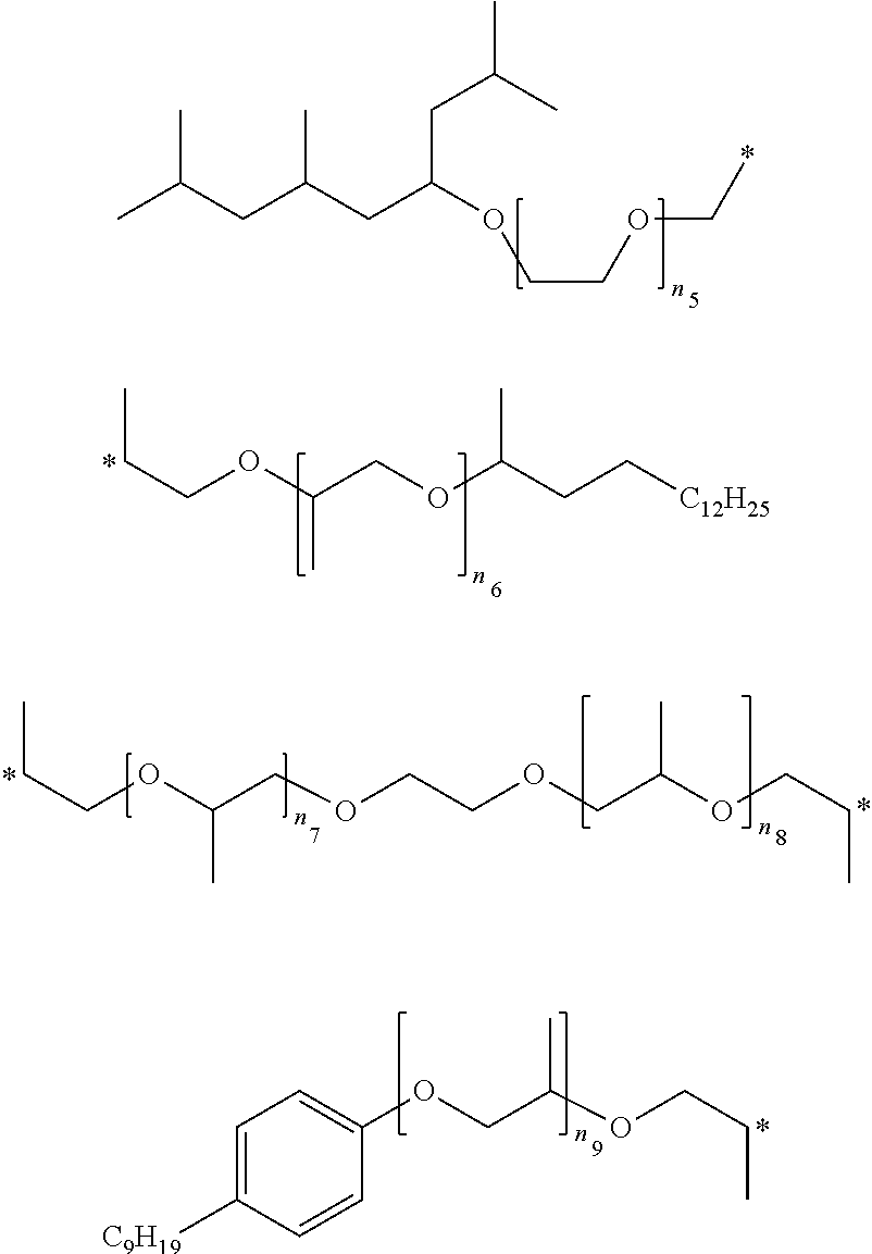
C(COC(COC(CC[C12H25])C)C)C.CC(CC(CC(OCCOC*)CC(C)C)C)C.C(COC(COCCOCC(OCCC)C)C)C.C1=C([C9H19])C=CC(OCC(OCCC)C)=C1
